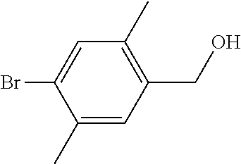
C1(C)=CC(CO)=C(C)C=C1Br
